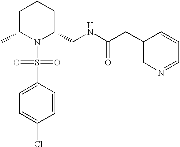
C1(S(N2C(CNC(CC3=CN=CC=C3)=O)CCCC2C)(=O)=O)=CC=C(Cl)C=C1
